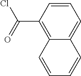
C12=C(C(Cl)=O)C=CC=C1C=CC=C2
